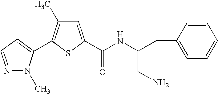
C1=C(C(NC(CC2=CC=CC=C2)CN)=O)SC(C2=CC=NN2C)=C1C
